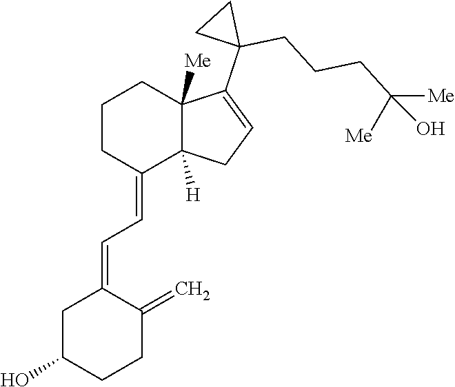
C1CC(=CC=C2CC(O)CCC2=C)C2([H])C([Me])(C1)C(C1(CCCC([Me])([Me])O)CC1)=CC2
